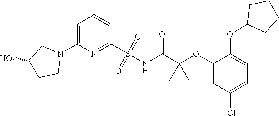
C1=C(N2CC(O)CC2)N=C(S(NC(C2(OC3=CC(Cl)=CC=C3OC3CCCC3)CC2)=O)(=O)=O)C=C1
